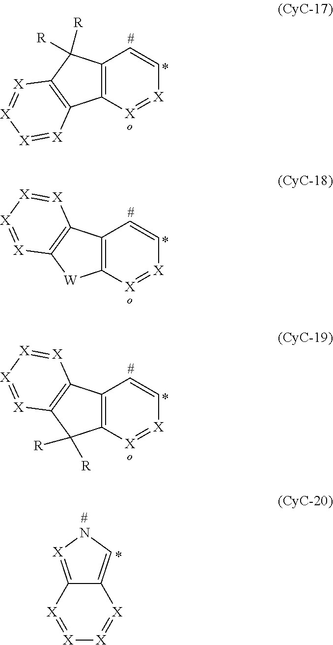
C12=C([X]=[X]C=C1)C1=C(C2([R])[R])[X]=[X][X]=[X]1.C12=C([X]=[X]C=C1)[W]C1=C2[X]=[X][X]=[X]1.C12=C([X]=[X]C=C1)C([R])([R])C1=C2[X]=[X][X]=[X]1.C12=[X]NC=C1[X]=[X][X]=[X]2
